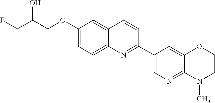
C1(OCC(CF)O)=CC=C2C(=C1)C=CC(C1=CN=C3C(=C1)OCCN3C)=N2
